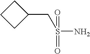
S(N)(=O)(=O)CC1CCC1
